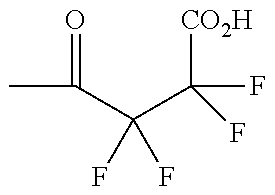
CC(=O)C(C(F)(F)[CO2H])(F)F
